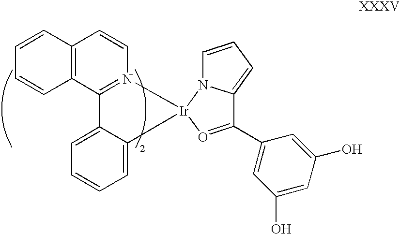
C12=C(C3=N(C=C1)[Ir]1(C4=CC=CC=C34)O=C(C3=CC(O)=CC(O)=C3)C3=CC=CN13)C=CC=C2
